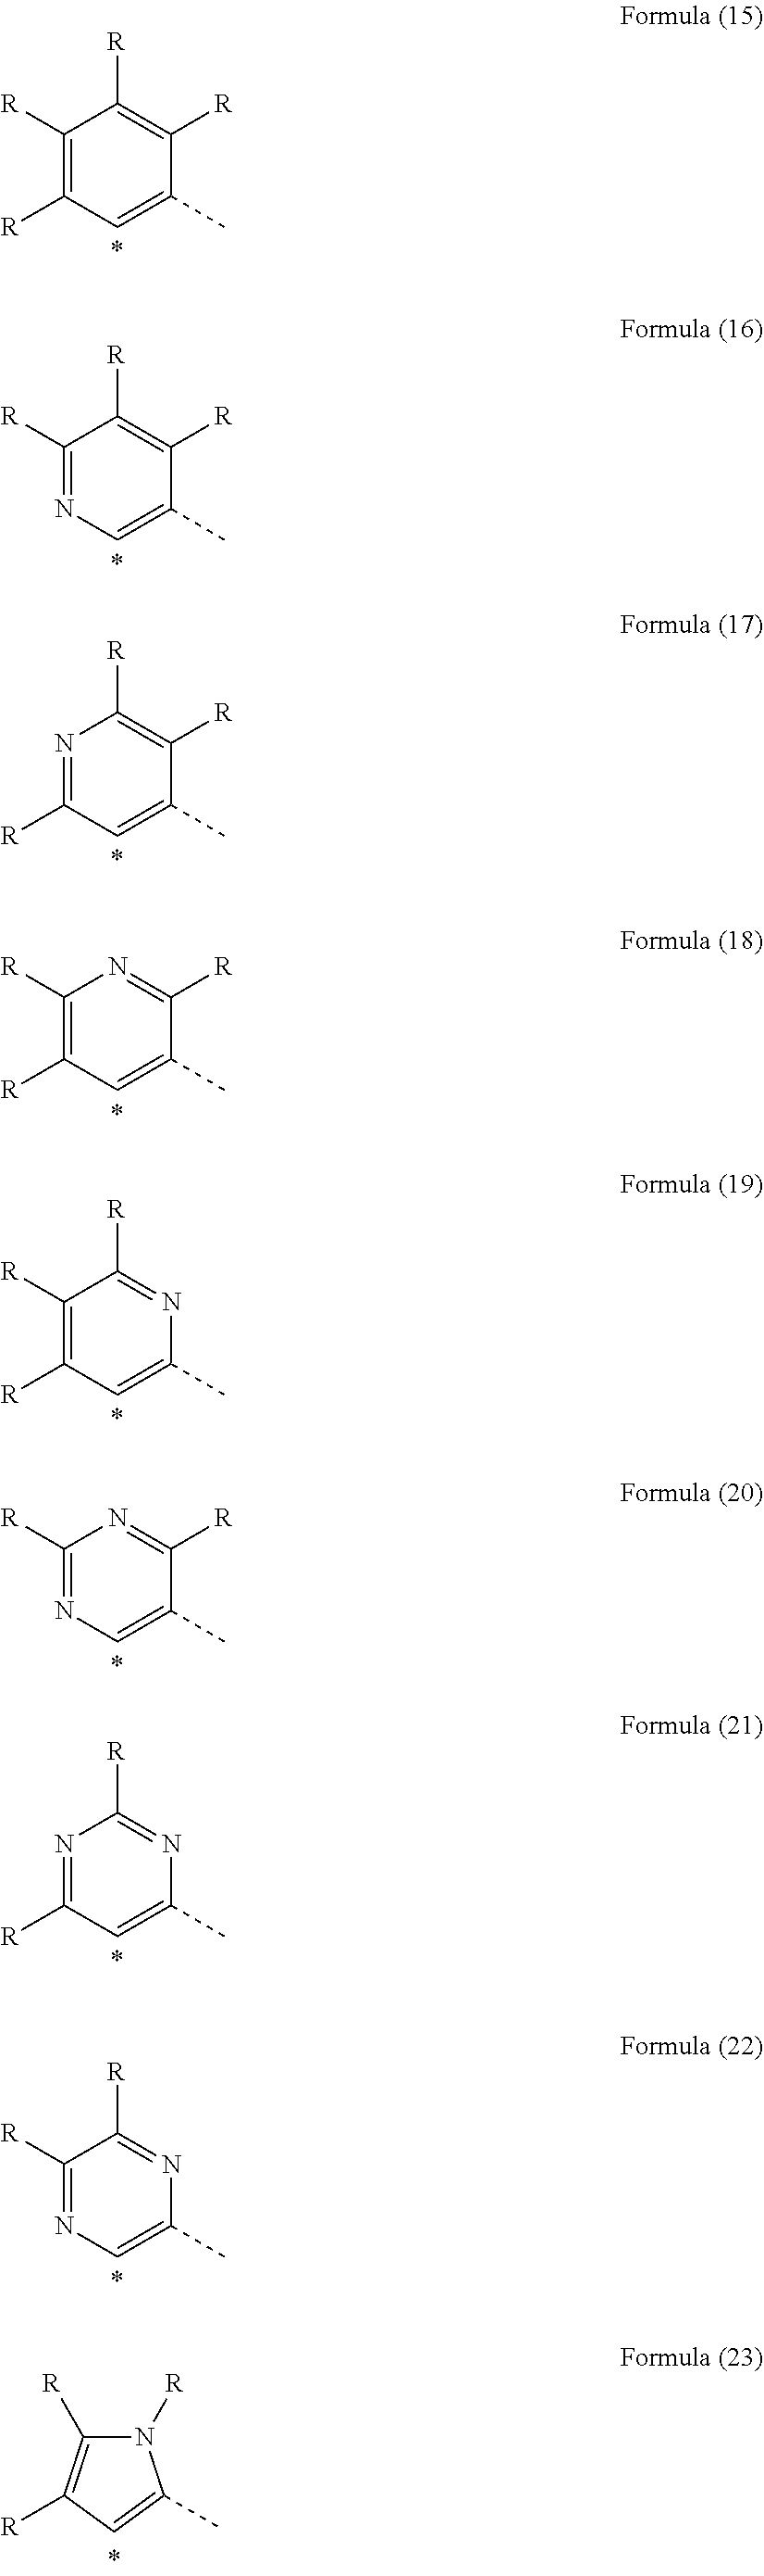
C1([R])=C([R])C=C(C)C([R])=C1[R].C1([R])=NC=C(C)C([R])=C1[R].N1=C([R])C=C(C)C([R])=C1[R].C1([R])=C([R])C=C(C)C([R])=N1.C1([R])=C([R])C=C(C)N=C1[R].C1([R])=NC=C(C)C([R])=N1.N1=C([R])C=C(C)N=C1[R].C1([R])=NC=C(C)N=C1[R].N1([R])C([R])=C([R])C=C1C
